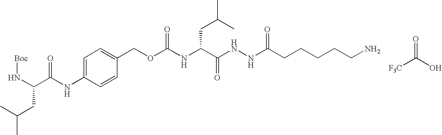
C1=C(NC(C(N[Boc])CC(C)C)=O)C=CC(COC(NC(C(NNC(CCCCCN)=O)=O)CC(C)C)=O)=C1.[F3C]C(O)=O
